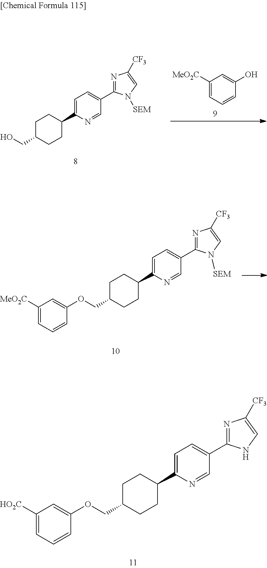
C1([MeO2C])=CC=CC(O)=C1.C1=C(C2CCC(CO)CC2)N=CC(C2=NC([CF3])=CN2[SEM])=C1.C1=C(C2CCC(COC3=CC([MeO2C])=CC=C3)CC2)N=CC(C2=NC([CF3])=CN2[SEM])=C1.C1=C(C2CCC(COC3=CC([HO2C])=CC=C3)CC2)N=CC(C2=NC([CF3])=CN2)=C1
